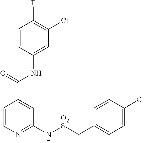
C1=CN=C(N[O2S]CC2=CC=C(Cl)C=C2)C=C1C(=O)NC1=CC(Cl)=C(F)C=C1
